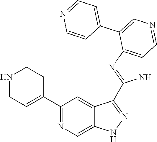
C1(C2=CCNCC2)=NC=C2C(=C1)C(C1=NC3=C(N1)C=NC=C3C1=CC=NC=C1)=NN2
